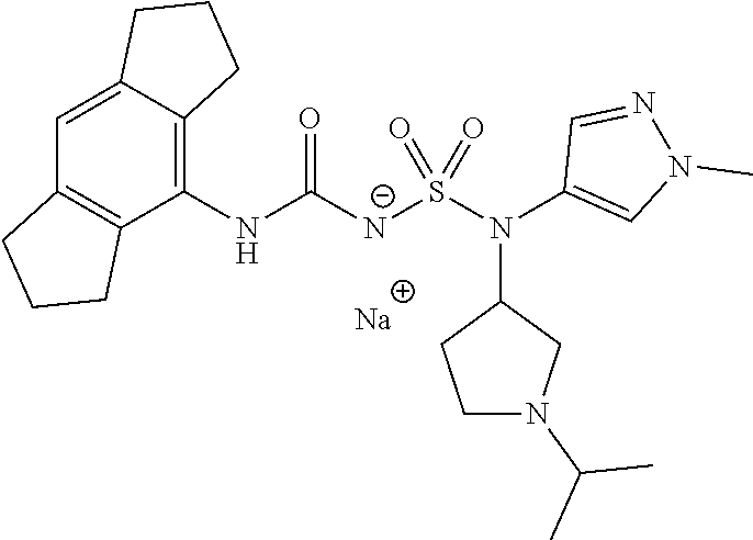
C1(NC([N-]S(N(C2=CN(C)N=C2)C2CCN(C(C)C)C2)(=O)=O)=O)=C2C(=CC3=C1CCC3)CCC2.[Na]
